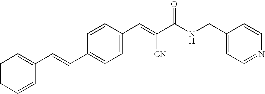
C1(C=C(C(NCC2=CC=NC=C2)=O)[CN])=CC=C(C=CC2=CC=CC=C2)C=C1
